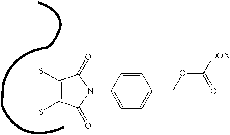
C1(SC)=C(SC)C(=O)N(C2=CC=C(COC(=O)[DOX])C=C2)C1=O
